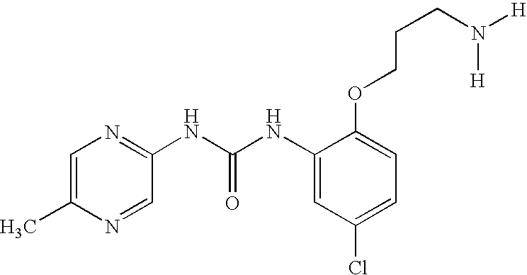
C1=C(OCCCN([H])[H])C(NC(=O)NC2=NC=C(C)N=C2)=CC(Cl)=C1
